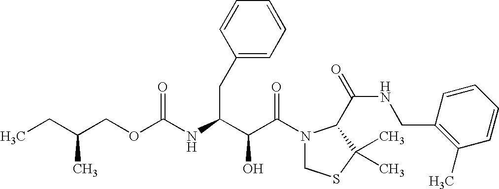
O(C(NC(C(C(N1CSC(C)(C)C1C(NCC1=C(C)C=CC=C1)=O)=O)O)CC1=CC=CC=C1)=O)CC(CC)C
